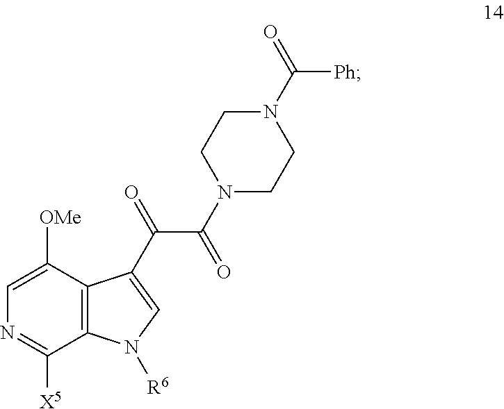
C1=C([OMe])C2=C(C([X5])=N1)N([R6])C=C2C(=O)C(N1CCN(C(=O)[Ph])CC1)=O
